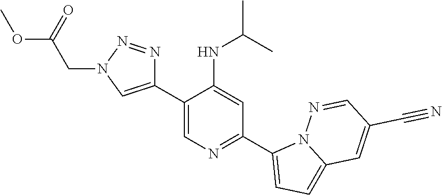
C1(C2=CN(CC(=O)OC)N=N2)=CN=C(C2=CC=C3N2N=CC(C#N)=C3)C=C1NC(C)C
